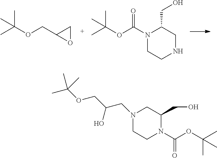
CC(OCC1OC1)(C)C.N1CC(CO)N(C(OC(C)(C)C)=O)CC1.N1(C(OC(C)(C)C)=O)C(CO)CN(CC(COC(C)(C)C)O)CC1
